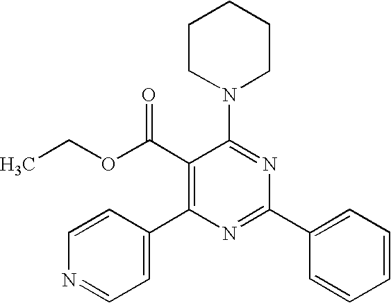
C1(C(OCC)=O)=C(C2=CC=NC=C2)N=C(C2=CC=CC=C2)N=C1N1CCCCC1
